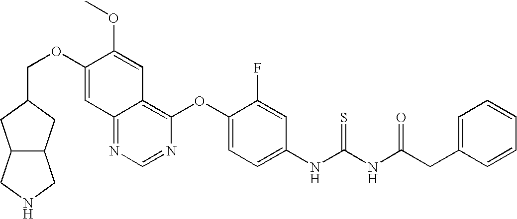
C1(OCC2CC3C(C2)CNC3)=CC2=NC=NC(OC3=CC=C(NC(NC(CC4=CC=CC=C4)=O)=S)C=C3F)=C2C=C1OC
